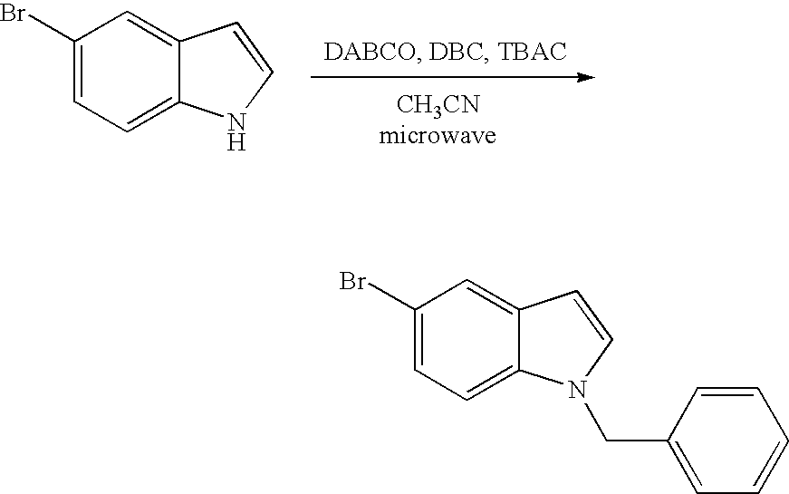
C12=CC=C(Br)C=C1C=CN2.C12=CC=C(Br)C=C1C=CN2CC1=CC=CC=C1
